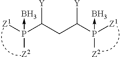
[Z1]P(C(CC(P([Z1])([Z2])->B)[Y])[Y])([Z2])->B
